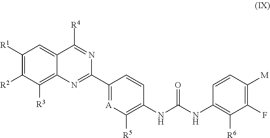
C1([R1])=C([R2])C([R3])=C2C(=C1)C([R4])=NC(C1=[A]C([R5])=C(NC(NC3=C([R6])C(F)=C([M])C=C3)=O)C=C1)=N2
